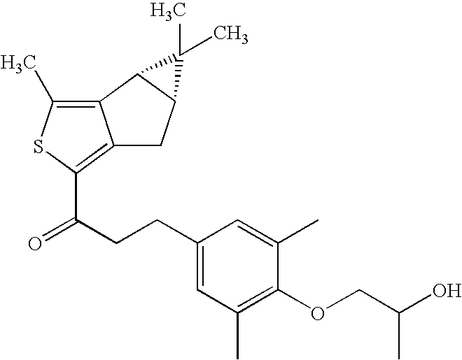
C12=C(C)SC(C(CCC3=CC(C)=C(OCC(O)C)C(C)=C3)=O)=C1CC1C2C1(C)C
